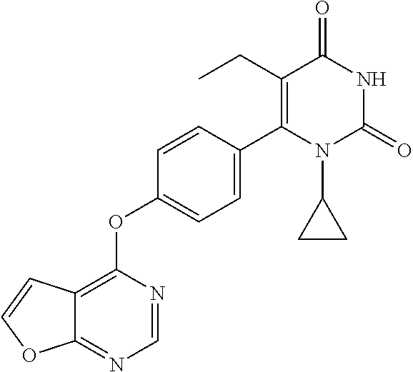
C12=NC=NC(OC3=CC=C(C4=C(CC)C(=O)NC(=O)N4C4CC4)C=C3)=C1C=CO2
